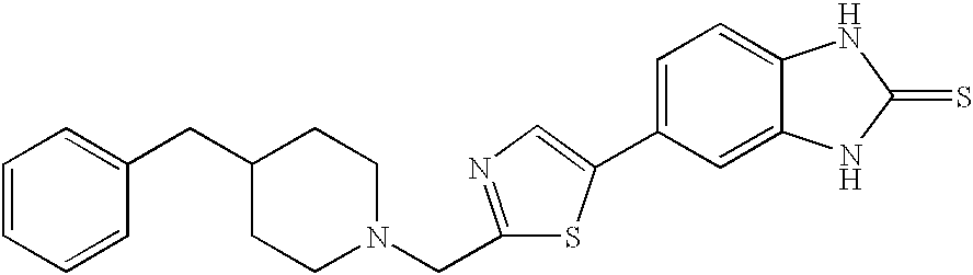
C1=CC=CC(CC2CCN(CC3=NC=C(C4=CC=C5C(=C4)NC(=S)N5)S3)CC2)=C1
